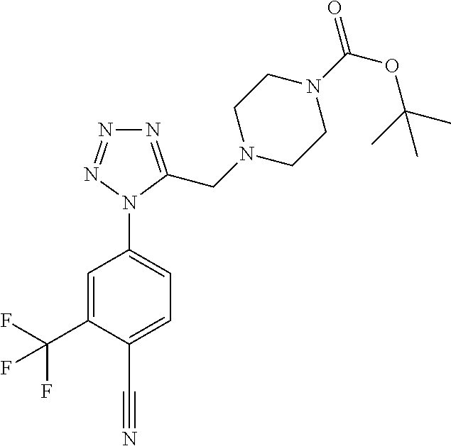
C1=C(C(F)(F)F)C(C#N)=CC=C1N1C(CN2CCN(C(OC(C)(C)C)=O)CC2)=NN=N1
